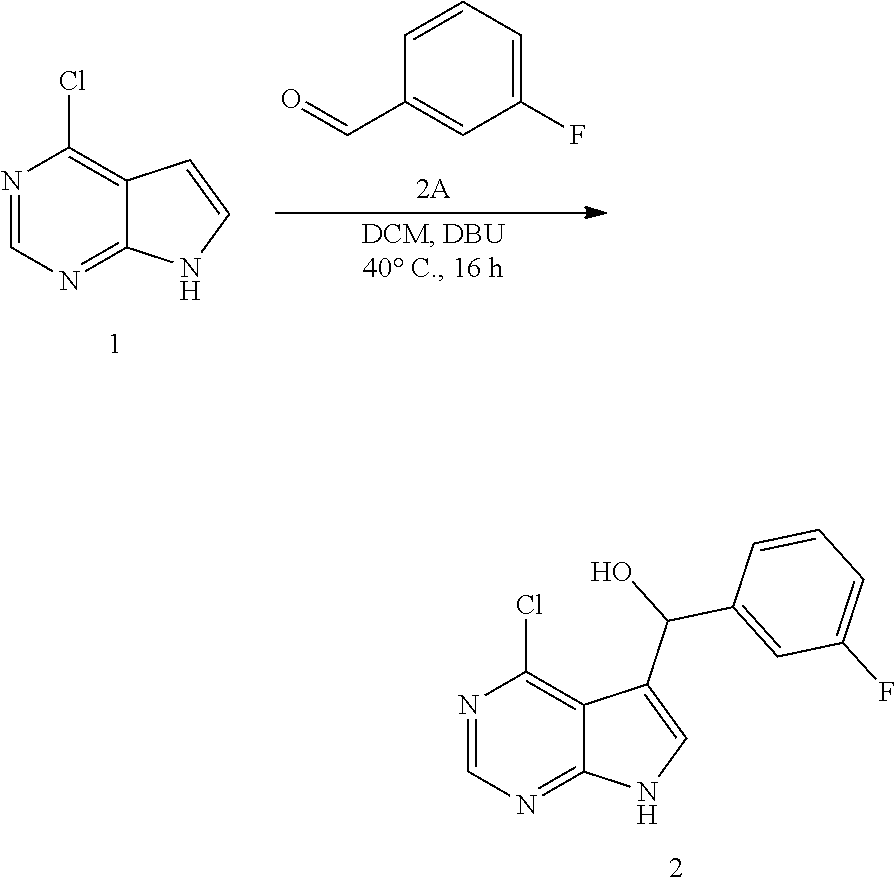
N1=CN=C2C(=C1Cl)C=CN2.C1=CC=C(F)C=C1C=O.N1=CN=C2C(=C1Cl)C(C(C1=CC(F)=CC=C1)O)=CN2
